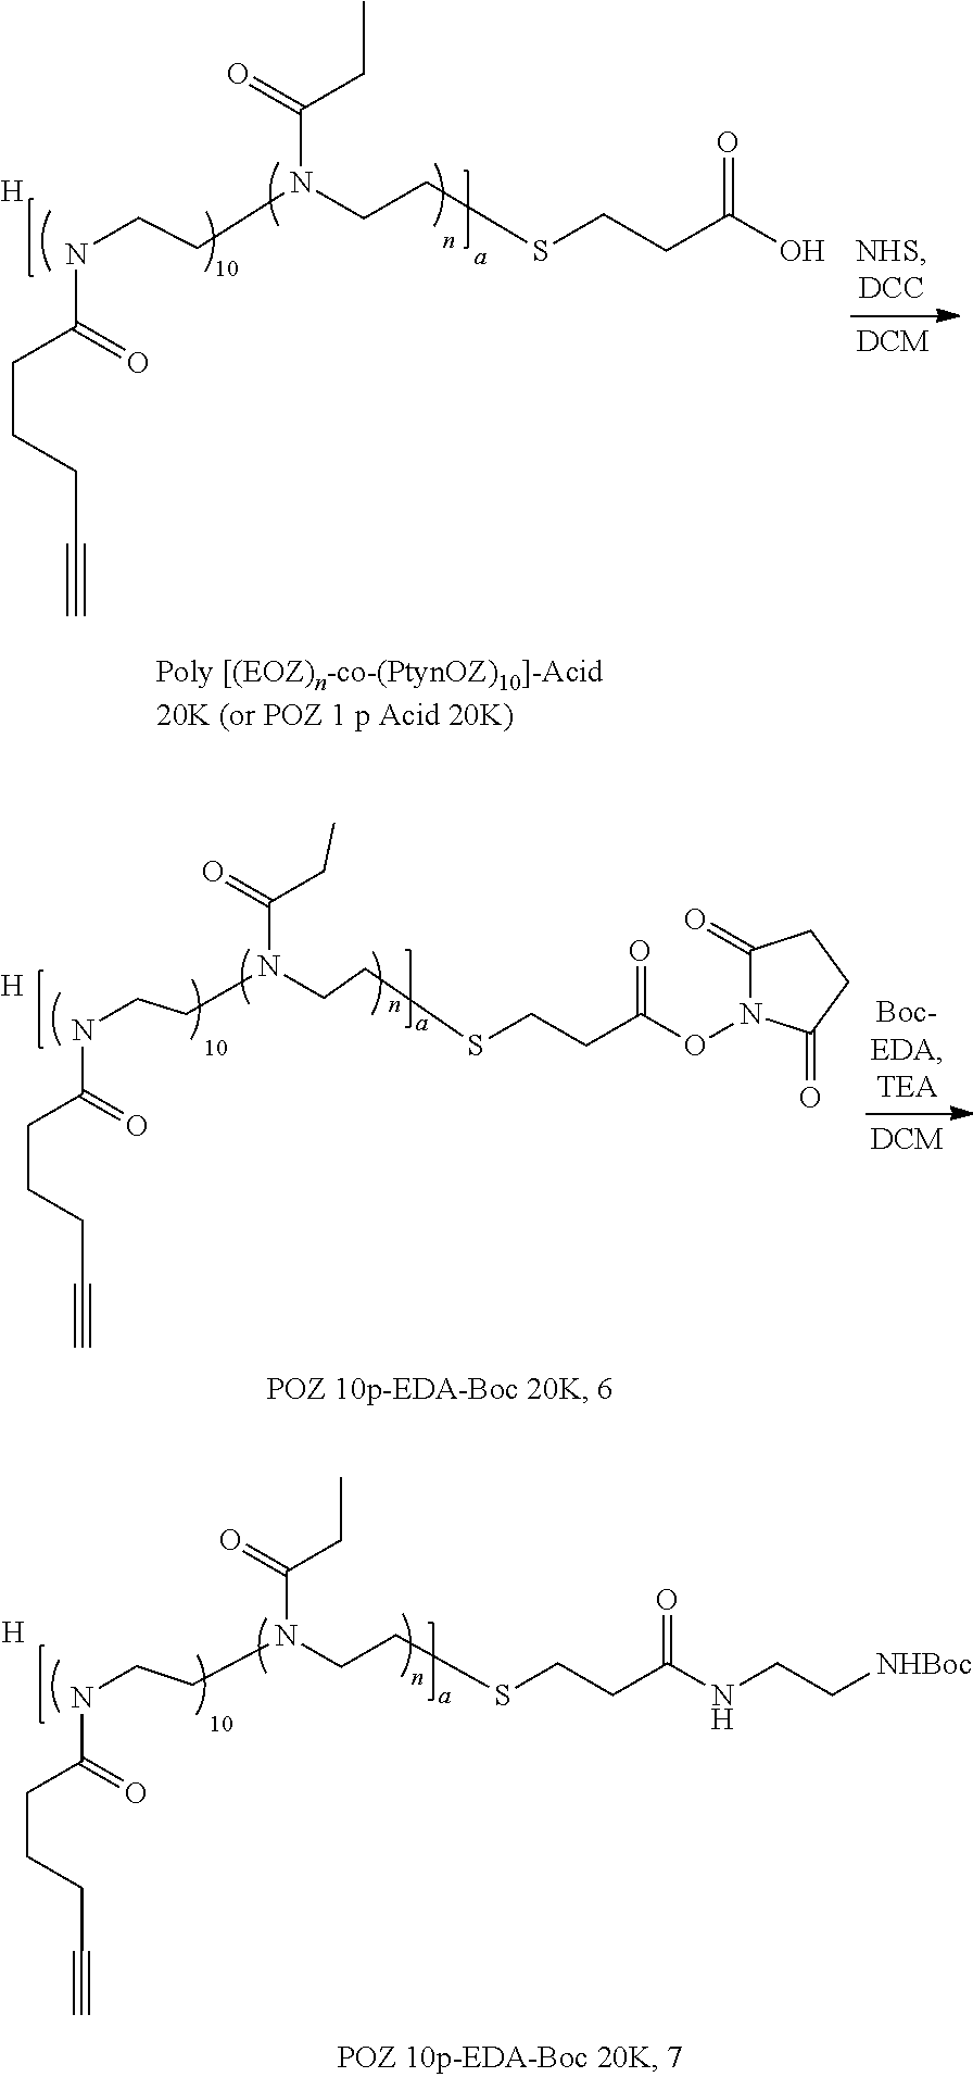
N(CCN(CCSCCC(ON1C(=O)CCC1=O)=O)C(=O)CC)C(CCCC#C)=O.[H].N(CCN(CCSCCC(NCC[NHBoc])=O)C(=O)CC)C(CCCC#C)=O.[H].N(CCN(CCSCCC(O)=O)C(=O)CC)C(CCCC#C)=O.[H]
